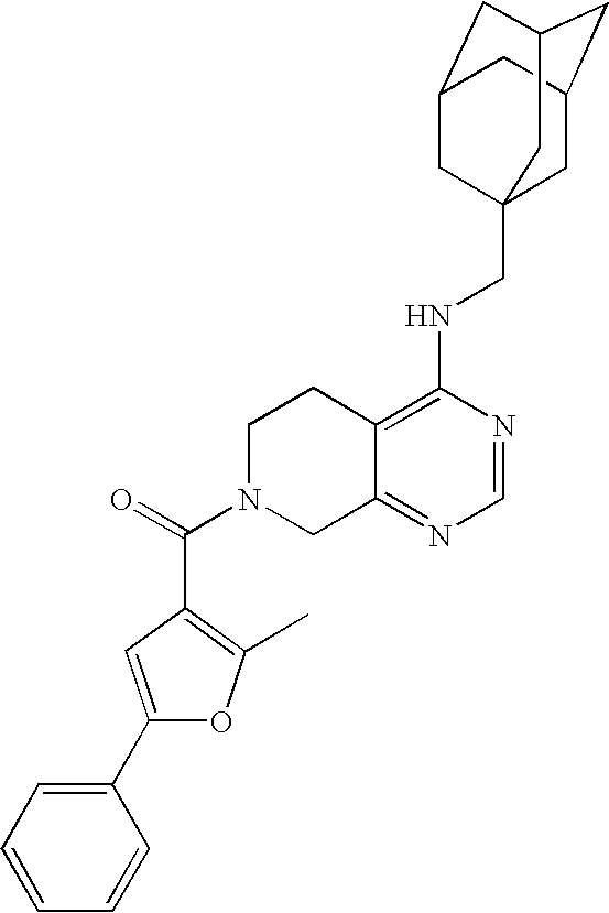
C12=C(NCC34CC5CC(CC(C3)C5)C4)N=CN=C1CN(C(=O)C1=C(C)OC(C3=CC=CC=C3)=C1)CC2
